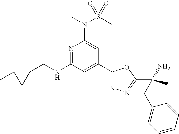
N1=C(NCC2C(C)C2)C=C(C2=NN=C(C(C)(N)CC3=CC=CC=C3)O2)C=C1N(S(C)(=O)=O)C
